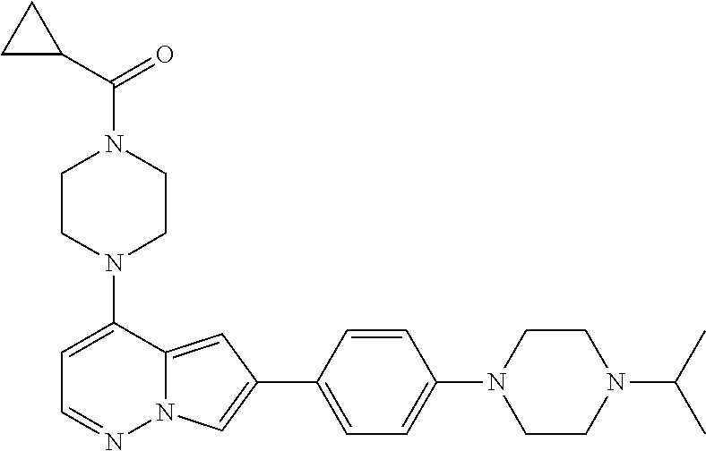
N1(C2=CC=NN3C2=CC(C2=CC=C(N4CCN(C(C)C)CC4)C=C2)=C3)CCN(C(C2CC2)=O)CC1
